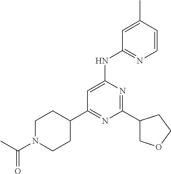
C1(C2COCC2)=NC(NC2=NC=CC(C)=C2)=CC(C2CCN(C(C)=O)CC2)=N1
